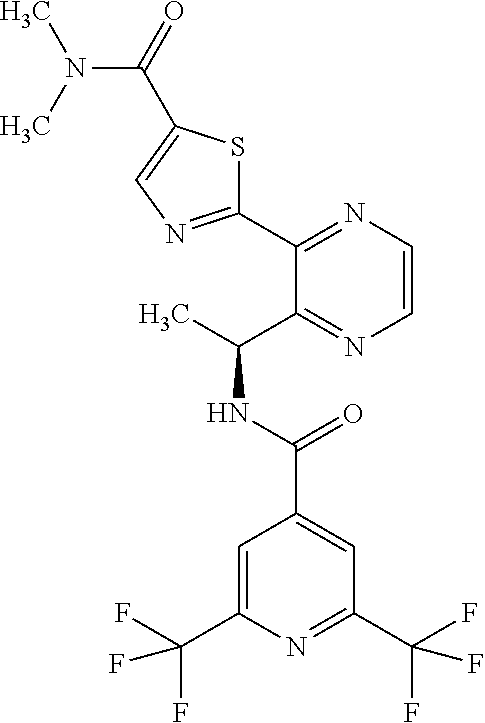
C1(C2=NC=CN=C2C(C)NC(C2=CC(C(F)(F)F)=NC(C(F)(F)F)=C2)=O)=NC=C(C(N(C)C)=O)S1
